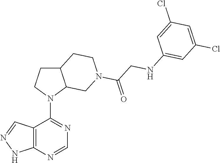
N1(C2=NC=NC3=C2C=NN3)C2C(CC1)CCN(C(CNC1=CC(Cl)=CC(Cl)=C1)=O)C2
